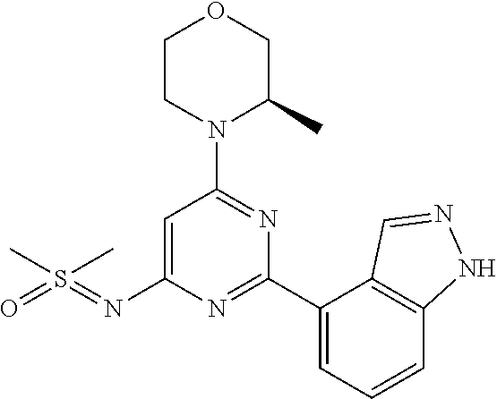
CS(C)(=NC1=CC(N2C(C)COCC2)=NC(C2=CC=CC3=C2C=NN3)=N1)=O
